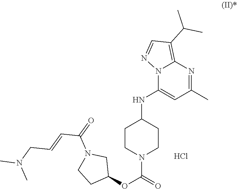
C1CN(C(OC2CN(C(=O)C=CCN(C)C)CC2)=O)CCC1NC1=CC(C)=NC2=C(C(C)C)C=NN12.Cl
